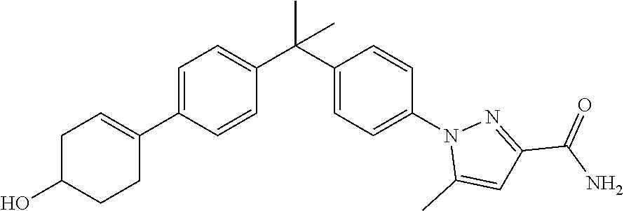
C1=CC(C2=CCC(O)CC2)=CC=C1C(C1=CC=C(N2C(C)=CC(C(N)=O)=N2)C=C1)(C)C
